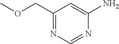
C1(COC)=NC=NC(N)=C1
